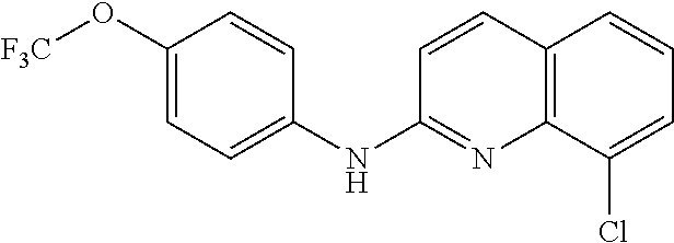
C12=C(C(Cl)=CC=C1)N=C(NC1=CC=C(O[F3C])C=C1)C=C2
